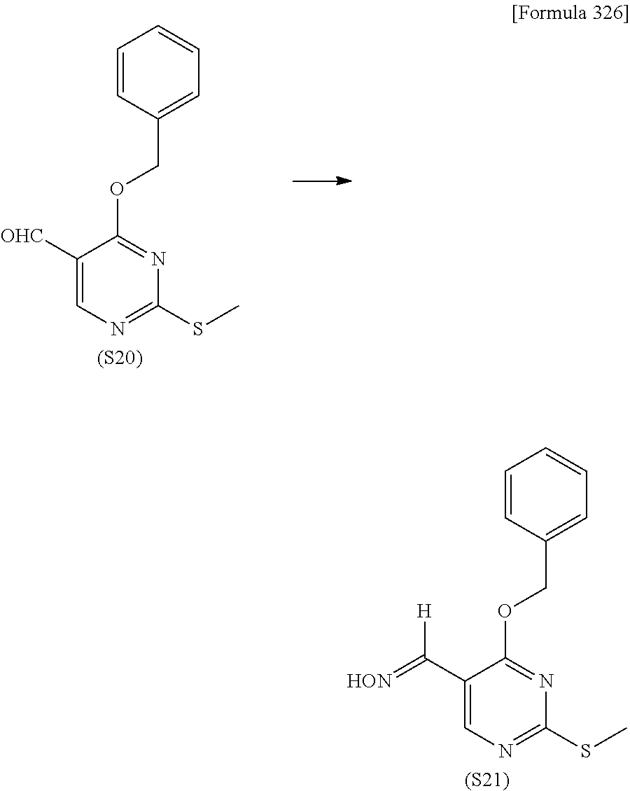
C1=CC(COC2=NC(SC)=NC=C2C(=[HON])[H])=CC=C1.[(S21)].C1=CC(COC2=NC(SC)=NC=C2[OHC])=CC=C1.[(S20)]
